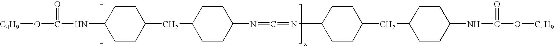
[C4H9]OC(NC1CCC(CC2CCC(N=C=NC3CCC(CC4CCC(NC(O[C4H9])=O)CC4)CC3)CC2)CC1)=O
